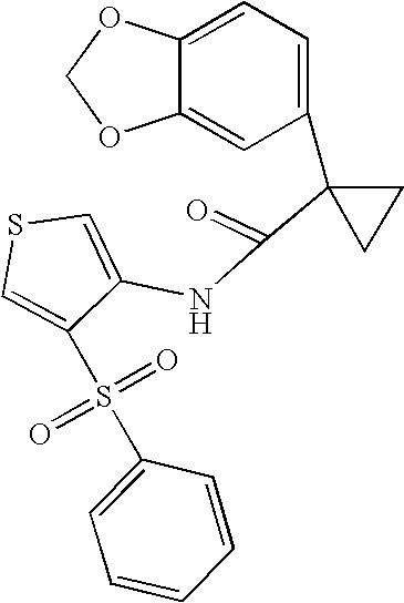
C1=C2C(=CC(C3(C(=O)NC4=CSC=C4S(C4=CC=CC=C4)(=O)=O)CC3)=C1)OCO2
